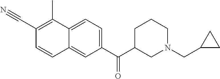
C1(C#N)=C(C)C2=CC=C(C(C3CN(CC4CC4)CCC3)=O)C=C2C=C1
